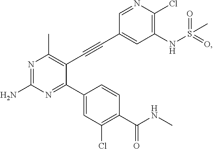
N1=C(N)N=C(C2=CC(Cl)=C(C(=O)NC)C=C2)C(C#CC2=CC(NS(=O)(=O)C)=C(Cl)N=C2)=C1C
